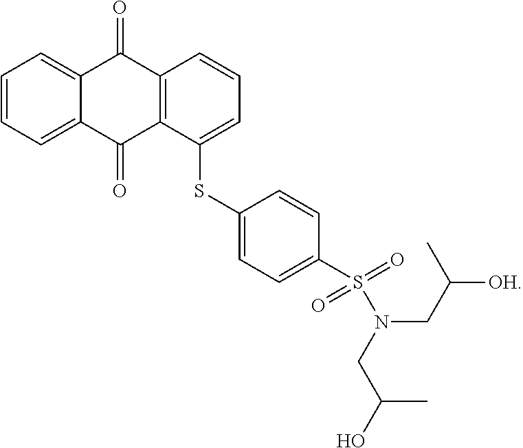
C1=CC=C2C(=C1)C(=O)C1=C(C2=O)C(SC2=CC=C(S(N(CC([OH])C)CC(C)O)(=O)=O)C=C2)=CC=C1
